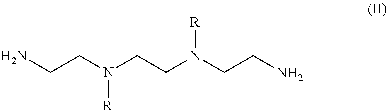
NCCN(CCN(CCN)[R])[R]
